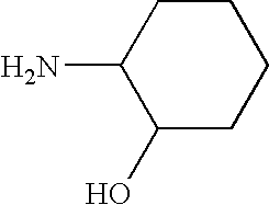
NC1C(O)CCCC1
